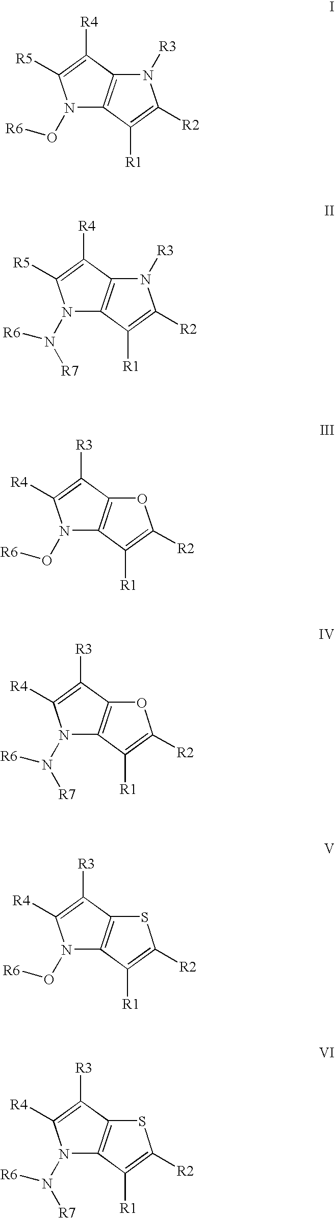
N1(O[R6])C2=C(C([R4])=C1[R5])N([R3])C([R2])=C2[R1].N1(N([R6])[R7])C2=C(C([R4])=C1[R5])N([R3])C([R2])=C2[R1].N1(O[R6])C2=C(C([R3])=C1[R4])OC([R2])=C2[R1].N1(N([R6])[R7])C2=C(C([R3])=C1[R4])OC([R2])=C2[R1].N1(O[R6])C2=C(C([R3])=C1[R4])SC([R2])=C2[R1].N1(N([R6])[R7])C2=C(C([R3])=C1[R4])SC([R2])=C2[R1]
